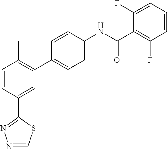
C1=CC(C2=NN=CS2)=CC(C2=CC=C(NC(C3=C(F)C=CC=C3F)=O)C=C2)=C1C
